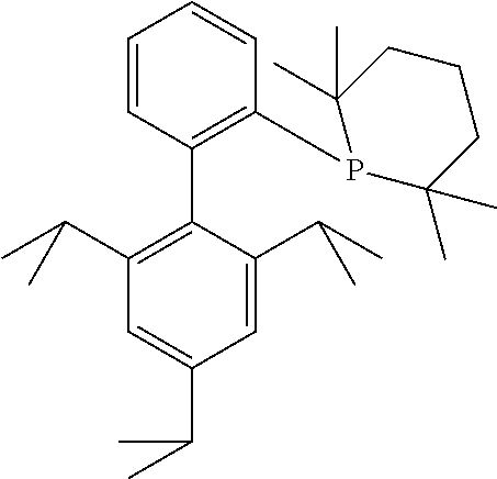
C1=CC(C2=C(C(C)C)C=C(C(C)C)C=C2C(C)C)=C(P2C(C)(C)CCCC2(C)C)C=C1
